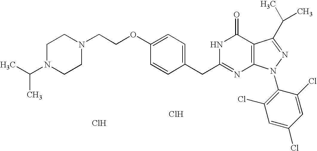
C1N(C(C)C)CCN(CCOC2=CC=C(CC3=NC4=C(C(=O)N3)C(C(C)C)=NN4C3=C(Cl)C=C(Cl)C=C3Cl)C=C2)C1.Cl.Cl
